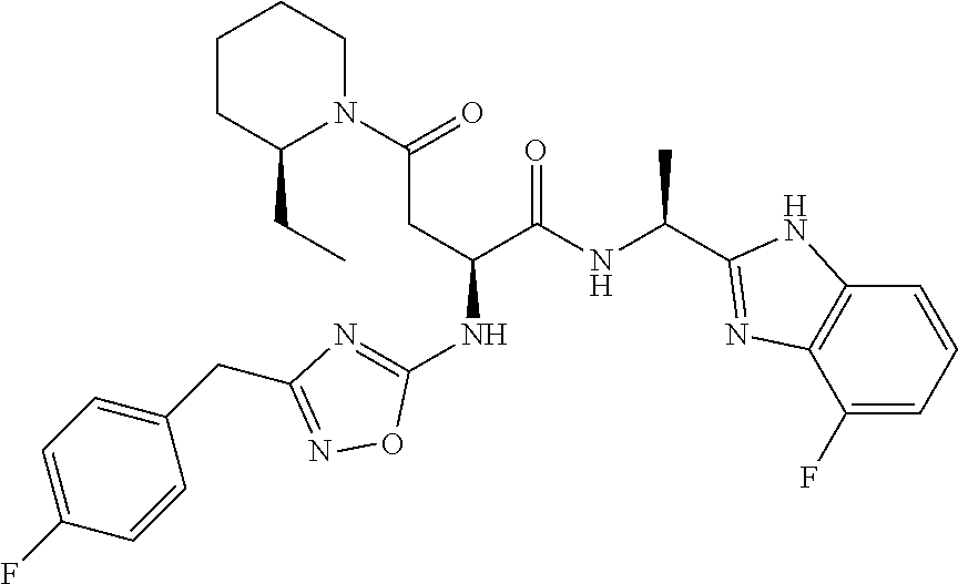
N(C(CC(=O)N1CCCCC1CC)C(NC(C)C1=NC2=C(C=CC=C2F)N1)=O)C1=NC(CC2=CC=C(F)C=C2)=NO1
